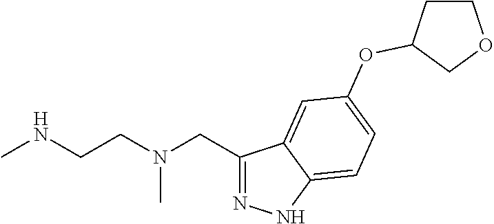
C1(CN(CCNC)C)=NNC2=CC=C(OC3CCOC3)C=C12
